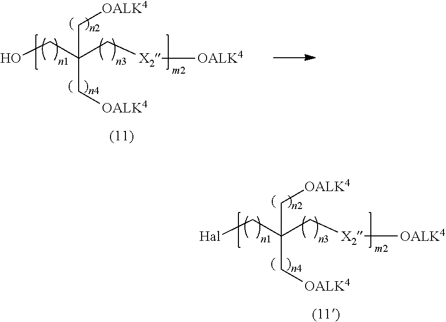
[Hal]CC(C[X2][OALK4])(C[OALK4])C[OALK4].OCC(C[X2][OALK4])(C[OALK4])C[OALK4]
